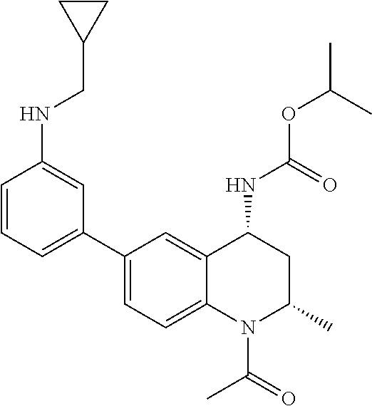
C(OC(C)C)(=O)NC1CC(C)N(C(C)=O)C2=CC=C(C3=CC=CC(NCC4CC4)=C3)C=C12
